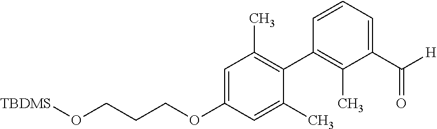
C1=C(OCCCO[TBDMS])C=C(C)C(C2=C(C)C(C(=O)[H])=CC=C2)=C1C
